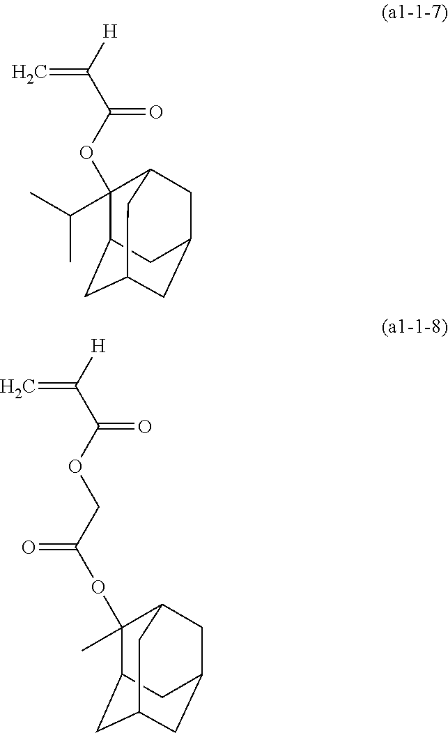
C12CC3CC(CC(C3)C1(OC(C([H])=C)=O)C(C)C)C2.C12CC3CC(CC(C3)C1(OC(COC(C([H])=C)=O)=O)C)C2
